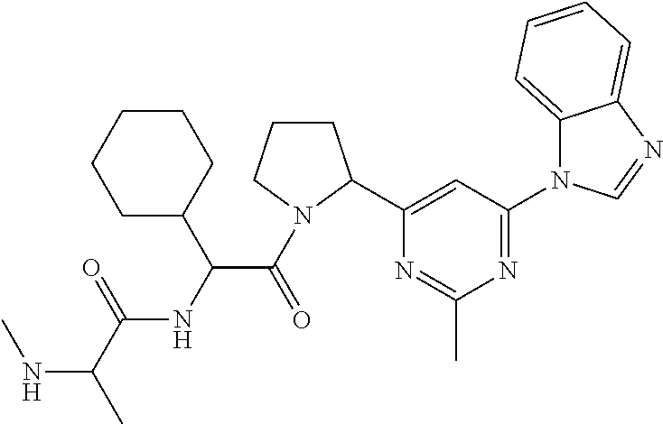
N(C(C)C(=O)NC(C(=O)N1CCCC1C1=CC(N2C3=CC=CC=C3N=C2)=NC(C)=N1)C1CCCCC1)C
